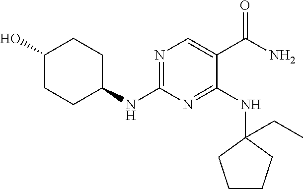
N1=C(NC2CCC(O)CC2)N=C(NC2(CC)CCCC2)C(C(N)=O)=C1
